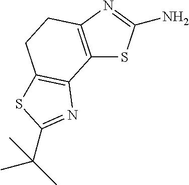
C12=C(N=C(N)S1)CCC1=C2N=C(C(C)(C)C)S1
